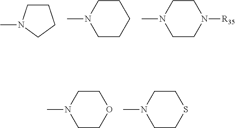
C1CN(C)CC1.N1(C)CCCCC1.N1(C)CCN([R35])CC1.C1CSCCN1C.C1COCCN1C
